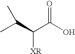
CC(C(C(O)=O)[XR])C
